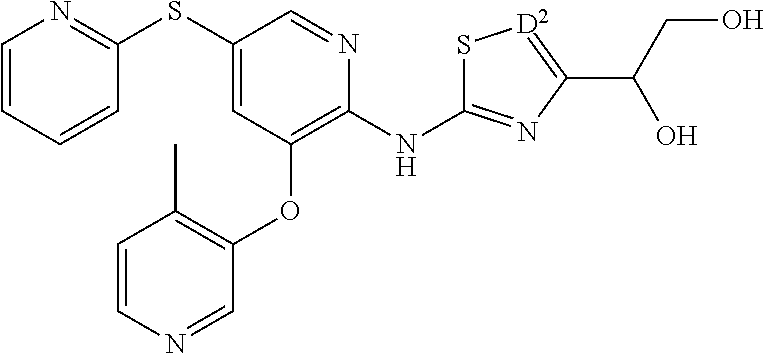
C1=CC=CC(SC2=CC(OC3=C(C)C=CN=C3)=C(NC3=NC(C(CO)O)=[D2]S3)N=C2)=N1
